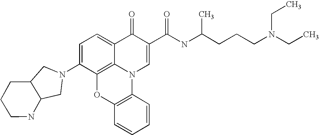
C1=C(N2CC3C(C2)CCCN3)C2=C3C(=C1)C(=O)C(C(NC(CCCN(CC)CC)C)=O)=CN3C1=C(O2)C=CC=C1
